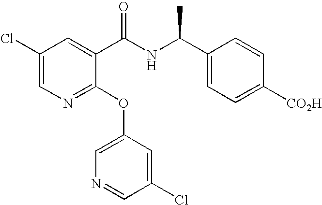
C1(Cl)=CN=C(OC2=CN=CC(Cl)=C2)C(C(NC(C2=CC=C([CO2H])C=C2)C)=O)=C1
